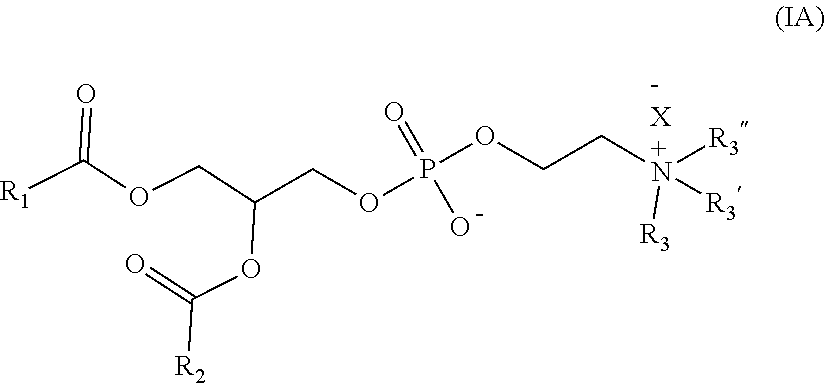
C(COP(OCC[+N]([R3])([R3])[R3])(=O)O)(COC([R1])=O)OC(=O)[R2]
